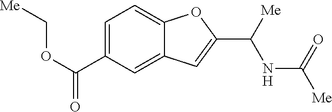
C1=C(C(OC[Me])=O)C=C2C(=C1)OC(C([Me])NC(=O)[Me])=C2
